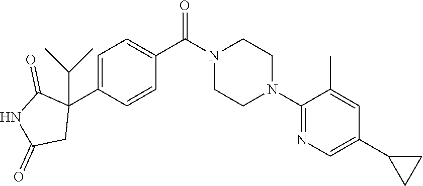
C1=C(C2(C(C)C)C(=O)NC(=O)C2)C=CC(C(N2CCN(C3=NC=C(C4CC4)C=C3C)CC2)=O)=C1
